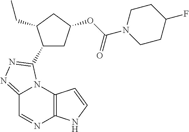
C12=NN=C(C3CC(OC(N4CCC(F)CC4)=O)CC3CC)N1C1=C(N=C2)NC=C1
